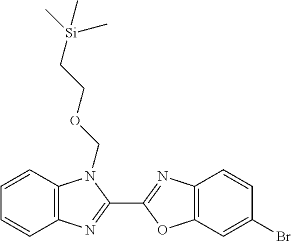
C12=C(C=CC=C1)N(COCC[Si](C)(C)C)C(C1=NC3=C(O1)C=C(Br)C=C3)=N2
